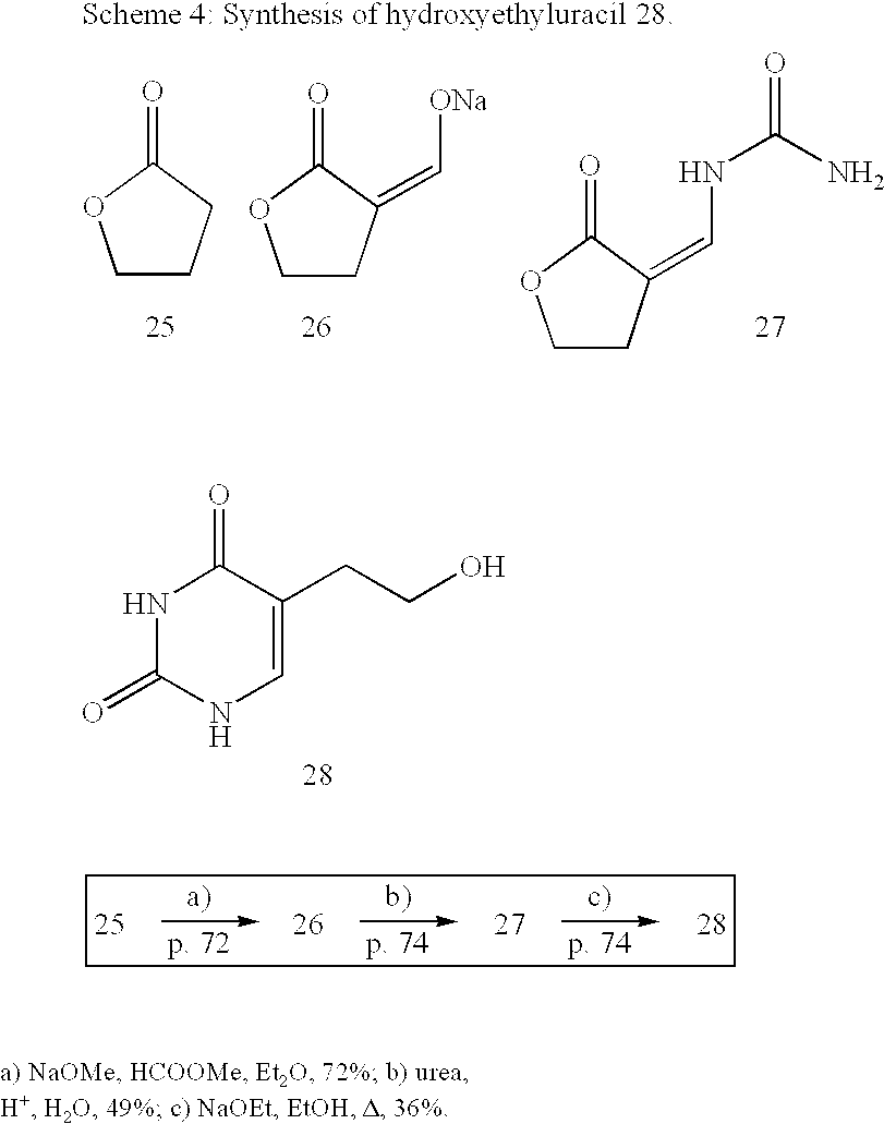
N1C(=O)NC=C(CCO)C1=O.C1CCC(=O)O1.C1CC(=C[ONa])C(=O)O1.C1CC(=CNC(N)=O)C(=O)O1
